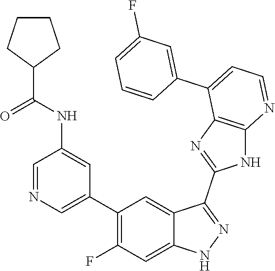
C1=NC=C(C2=C(F)C=C3C(=C2)C(C2=NC4=C(N2)N=CC=C4C2=CC(F)=CC=C2)=NN3)C=C1NC(=O)C1CCCC1
